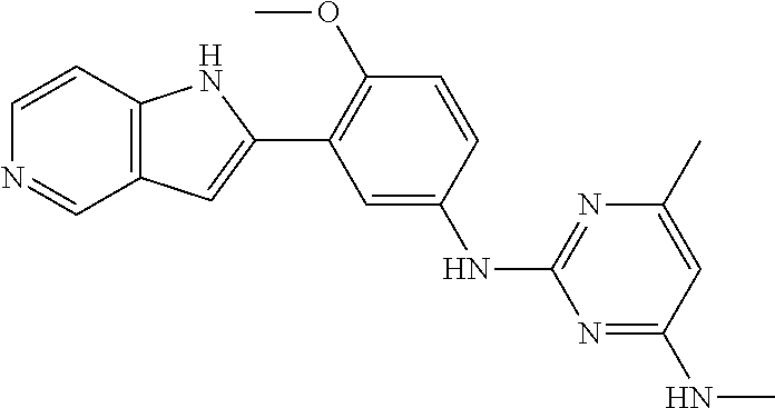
C12=C(C=CN=C1)NC(C1=C(OC)C=CC(NC3=NC(C)=CC(NC)=N3)=C1)=C2
